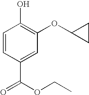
C1=CC(C(OCC)=O)=CC(OC2CC2)=C1O
